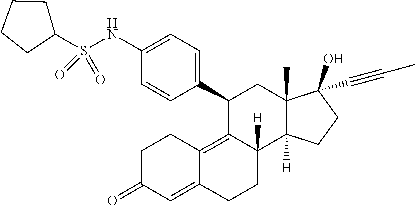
S(NC1=CC=C(C2C3=C4C(=CC(=O)CC4)CCC3([H])C3([H])C(C)(C2)C(O)(C#CC)CC3)C=C1)(C1CCCC1)(=O)=O
